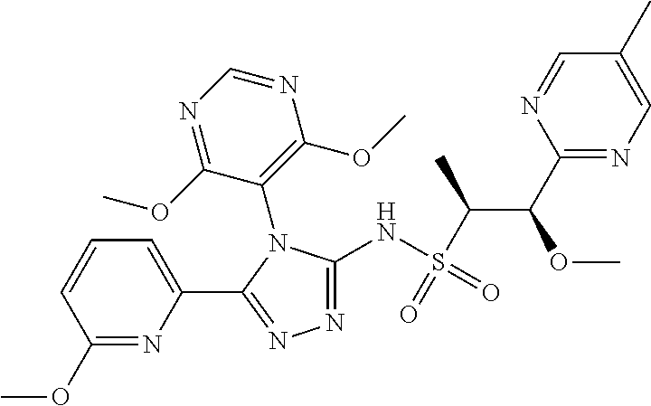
C1(C(OC)C(S(=O)(NC2=NN=C(C3=CC=CC(OC)=N3)N2C2=C(OC)N=CN=C2OC)=O)C)=NC=C(C)C=N1
